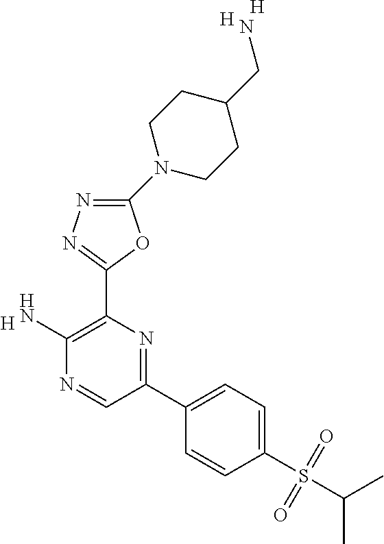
[H].C1(N)=C(C2=NN=C(N3CCC(CN)CC3)O2)N=C(C2=CC=C(S(C(C)C)(=O)=O)C=C2)C=N1.[H].[H]
